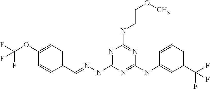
C1(C=NNC2=NC(NCCOC)=NC(NC3=CC(C(F)(F)F)=CC=C3)=N2)=CC=C(OC(F)(F)F)C=C1
